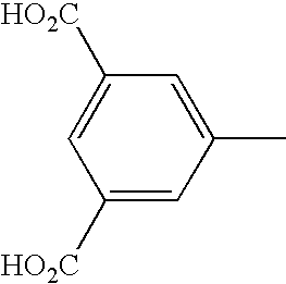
C1=C(C)C=C([HO2C])C=C1[HO2C]
